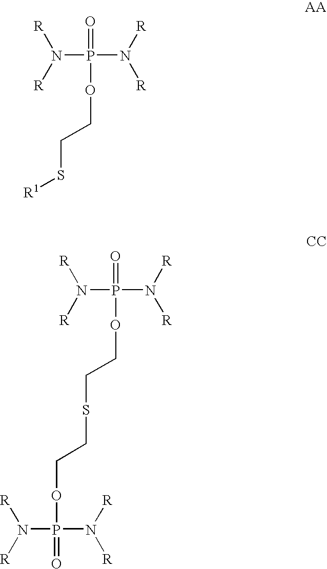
N(P(N([R])[R])(=O)OCCS[R1])([R])[R].N(P(N([R])[R])(=O)OCCSCCOP(N([R])[R])(N([R])[R])=O)([R])[R]
